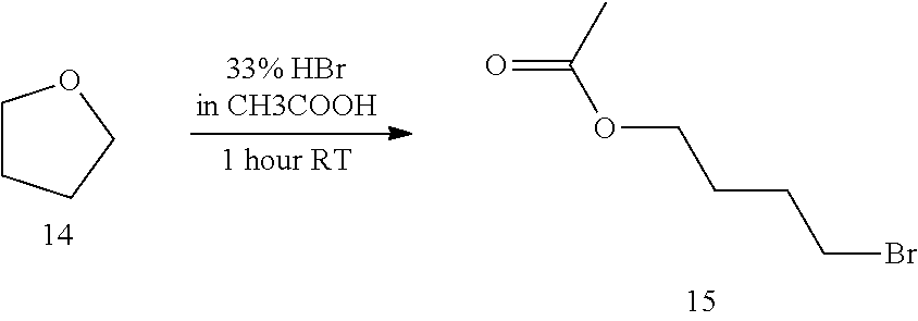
C1CCCO1.CC(OCCCCBr)=O
